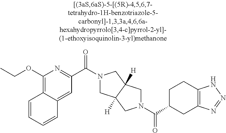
C(C1CC2=C(CC1)NN=N2)(=O)N1CC2([H])CN(C(=O)C3=NC(OCC)=C4C(=C3)C=CC=C4)CC2([H])C1
